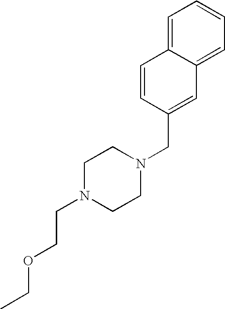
C1N(CCOCC)CCN(CC2=CC3=CC=CC=C3C=C2)C1
